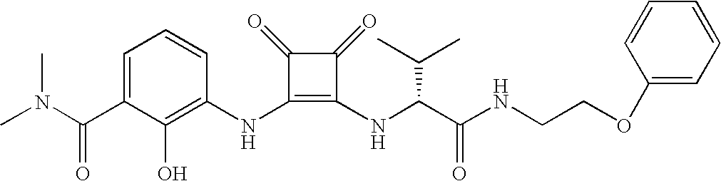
CN(C(C1=CC=CC(NC2=C(NC(C(NCCOC3=CC=CC=C3)=O)C(C)C)C(=O)C2=O)=C1O)=O)C
